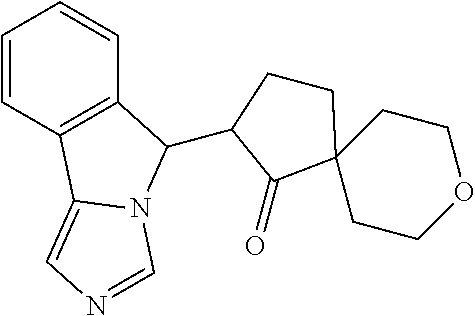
C1=CC2=C(C=C1)C(C1C(=O)C3(CC1)CCOCC3)N1C2=CN=C1
